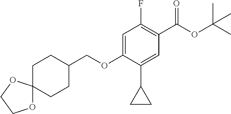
C1(F)=C(C(OC(C)(C)C)=O)C=C(C2CC2)C(OCC2CCC3(CC2)OCCO3)=C1
